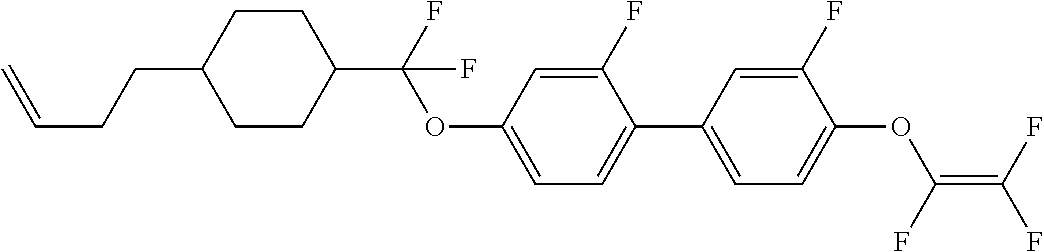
C(CCC1CCC(C(F)(OC2=CC=C(C3=CC=C(OC(F)=C(F)F)C(F)=C3)C(F)=C2)F)CC1)=C
